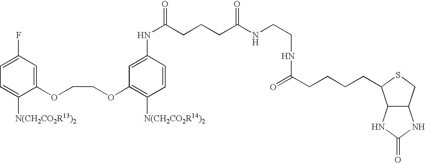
FC1=CC=C([N(CH2CO2R13)2])C(OCCOC2=C([N(CH2CO2R14)2])C=CC(NC(CCCC(NCCNC(=O)CCCCC3C4C(CS3)NC(=O)N4)=O)=O)=C2)=C1
